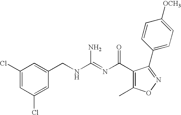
C1(Cl)=CC(Cl)=CC(CNC(=NC(C2=C(C)ON=C2C2=CC=C([OCH3])C=C2)=O)N)=C1
